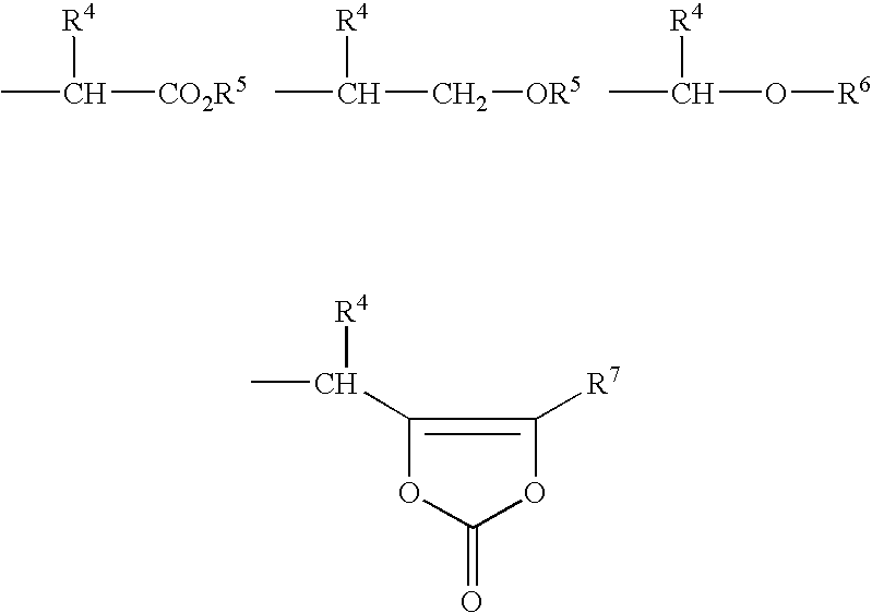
CC([CO2R5])[R4].CC([R4])C[OR5].CC([R4])O[R6].CC(C1=C([R7])OC(=O)O1)[R4]
